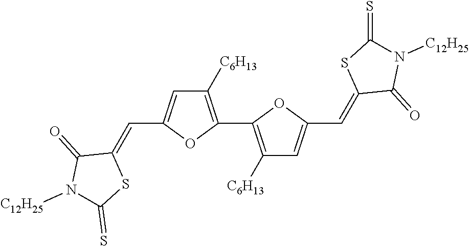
C1([C6H13])=C(C2=C([C6H13])C=C(C=C3C(=O)N([C12H25])C(=S)S3)O2)OC(C=C2C(=O)N([C12H25])C(=S)S2)=C1
